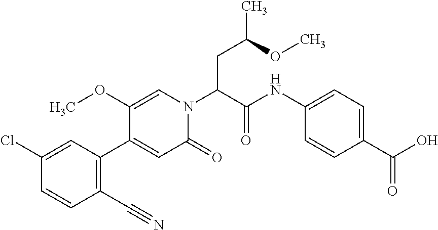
C(C(N1C=C(OC)C(C2=C(C#N)C=CC(Cl)=C2)=CC1=O)C(NC1=CC=C(C(O)=O)C=C1)=O)C(C)OC
